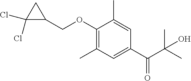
C1(OCC2CC2(Cl)Cl)=C(C)C=C(C(C(C)(C)O)=O)C=C1C
